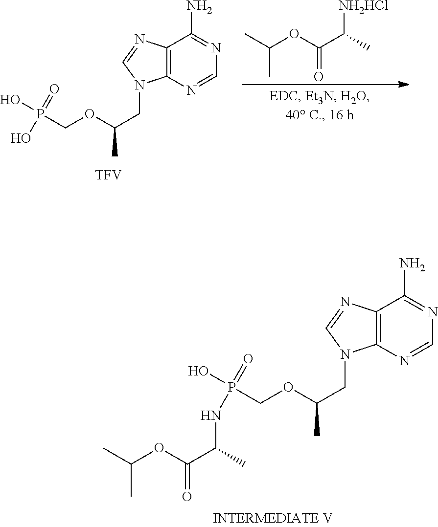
C(C)(C(OC(C)C)=O)NP(COC(CN1C2=C(C(N)=NC=N2)N=C1)C)(O)=O.[NH2HCl]C(C)C(OC(C)C)=O.C12=C(N=CN=C1N)N(CC(OCP(O)(O)=O)C)C=N2.[TFV]
